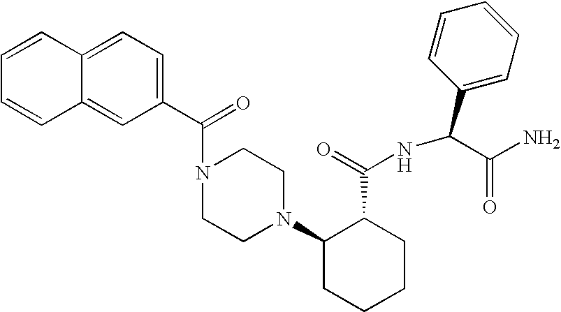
N1(C(C2=CC=C3C(=C2)C=CC=C3)=O)CCN(C2CCCCC2C(=O)NC(C2=CC=CC=C2)C(N)=O)CC1
